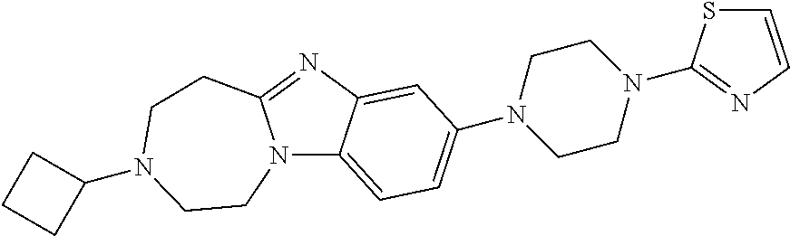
N12C3=CC=C(N4CCN(C5=NC=CS5)CC4)C=C3N=C1CCN(C1CCC1)CC2
